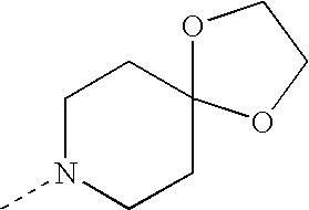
C1N(C)CCC2(C1)OCCO2
